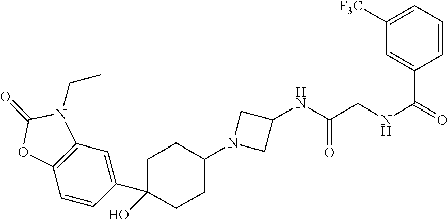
C1([F3C])=CC=CC(C(=O)NCC(NC2CN(C3CCC(C4=CC5=C(C=C4)OC(=O)N5CC)(O)CC3)C2)=O)=C1
